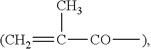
[(CH2]=C(C)[CO]C
